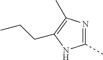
N1=C(C)NC(CCC)=C1C
